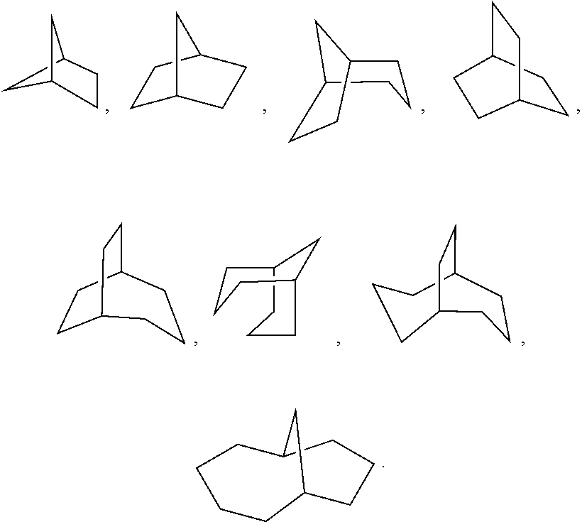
C12CC(C1)CC2.C1C2CCC(C1)C2.C12CCCC(C1)CC2.C1CC2CCC1CC2.C12CCC(CCC1)CC2.C1CCC2CC1CCC2.C1CCC2CCCC1CC2.C12CCCC(CCCC1)C2
